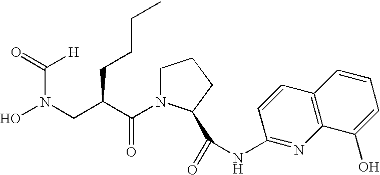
O=C([H])N(O)CC(CCCC)C(=O)N1CCCC1C(=O)NC1=NC2=C(C=C1)C=CC=C2O
